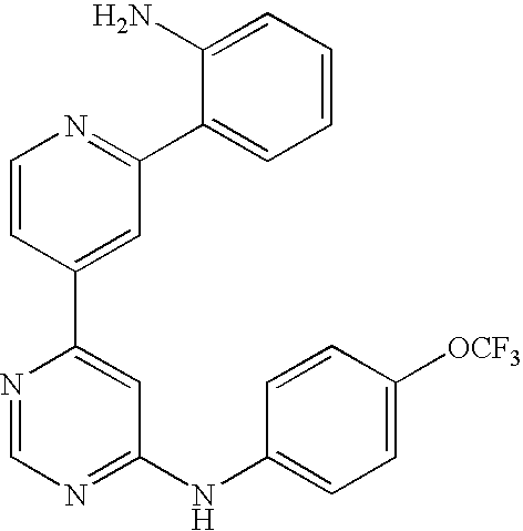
C1=NC(C2=CC(C3=CC=CC=C3N)=NC=C2)=CC(NC2=CC=C([OCF3])C=C2)=N1
